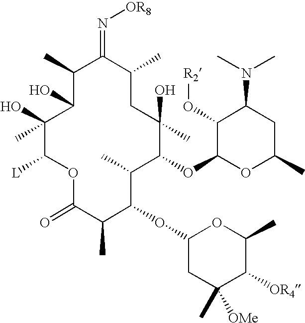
O1C(=O)C(C)C(OC2CC([OMe])(C)C([OR4])C(C)O2)C(C)C(OC2OC(C)CC(N(C)C)C2O[R2])C(C)(O)CC(C)C(=N[OR8])C(C)C(O)C(C)(O)C1[L]
